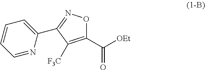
C([OEt])(C1=C([F3C])C(C2=CC=CC=N2)=NO1)=O
